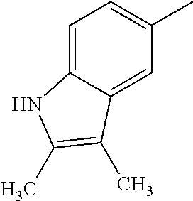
C1=C2C(=CC(C)=C1)C(C)=C(C)N2
